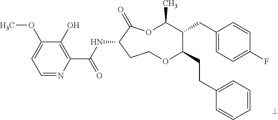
C1=NC(C(NC2C(=O)OC(C)C(CC3=CC=C(F)C=C3)C(CCC3=CC=CC=C3)OCC2)=O)=C(O)C(OC)=C1
